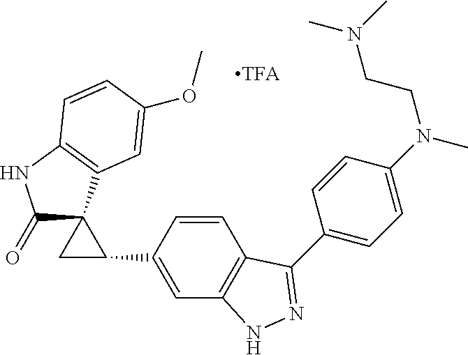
C1(C2=NNC3=C2C=CC(C2C4(C(=O)NC5=C4C=C(OC)C=C5)C2)=C3)=CC=C(N(C)CCN(C)C)C=C1
